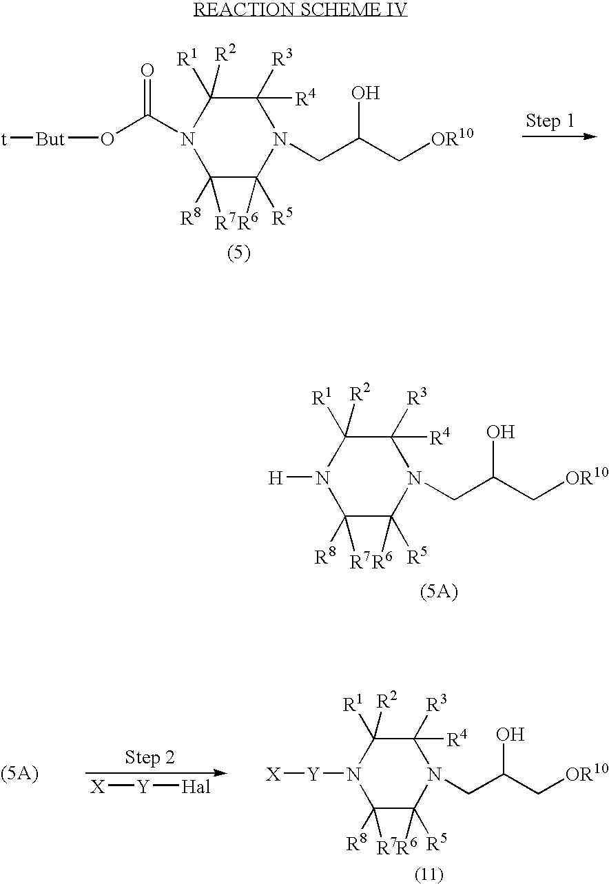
C1([R8])([R7])C([R6])([R5])N(CC(C[OR10])O)C([R4])([R3])C([R2])([R1])N1C(O[But][t])=O.C1([R8])([R7])C([R6])([R5])N(CC(C[OR10])O)C([R4])([R3])C([R2])([R1])N1[H].C1([R8])([R7])C([R6])([R5])N(CC(C[OR10])O)C([R4])([R3])C([R2])([R1])N1[Y][X].[Y]([X])[Hal]
